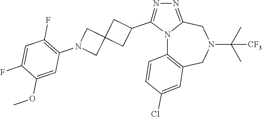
N12C3=C(CN(C(C)(C)[CF3])CC1=NN=C2C1CC2(C1)CN(C1=C(F)C=C(F)C(OC)=C1)C2)C=C(Cl)C=C3
